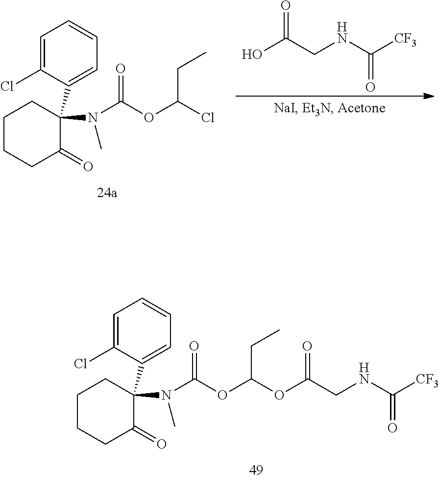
OC(CNC(=O)[CF3])=O.C1(C2=CC=CC=C2Cl)(N(C(=O)OC(Cl)CC)C)CCCCC1=O.C1CCC(=O)C(C2=CC=CC=C2Cl)(N(C(=O)OC(OC(CNC(=O)[CF3])=O)CC)C)C1
